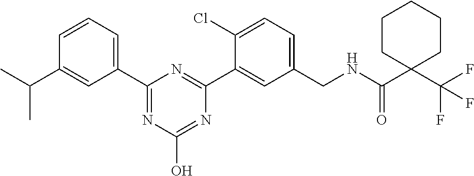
C1(C2=NC(O)=NC(C3=CC(CNC(=O)C4(C(F)(F)F)CCCCC4)=CC=C3Cl)=N2)=CC=CC(C(C)C)=C1
